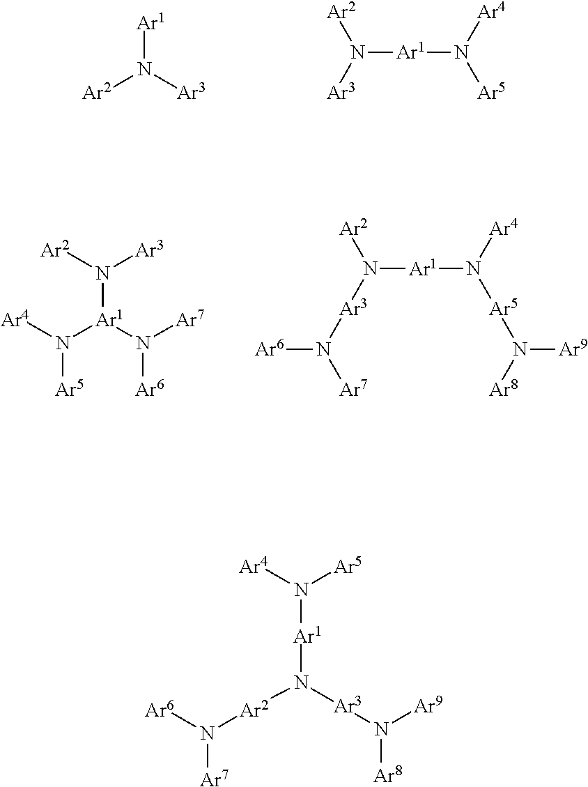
[Ar1]N([Ar3])[Ar2].N([Ar1]N([Ar5])[Ar4])([Ar3])[Ar2].N([Ar1](N([Ar7])[Ar6])N([Ar4])[Ar5])([Ar2])[Ar3].N([Ar1]N([Ar5]N([Ar9])[Ar8])[Ar4])([Ar3]N([Ar6])[Ar7])[Ar2].N([Ar1]N([Ar2]N([Ar6])[Ar7])[Ar3]N([Ar9])[Ar8])([Ar4])[Ar5]
